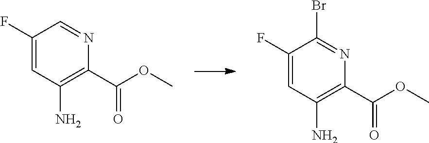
C(C1=C(N)C=C(F)C=N1)(=O)OC.C(C1=C(N)C=C(F)C(Br)=N1)(=O)OC
